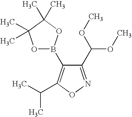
O1B(C2=C(C(C)C)ON=C2C(OC)OC)OC(C)(C)C1(C)C
